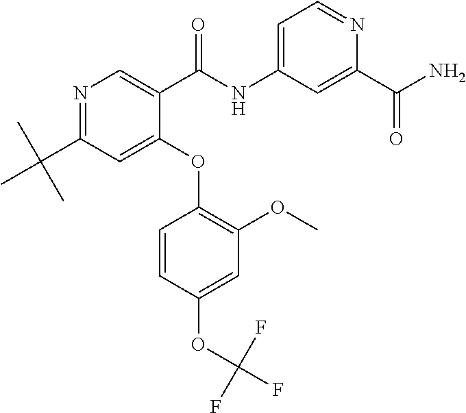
C1=C(C(=O)NC2=CC=NC(C(N)=O)=C2)C(OC2=C(OC)C=C(OC(F)(F)F)C=C2)=CC(C(C)(C)C)=N1
